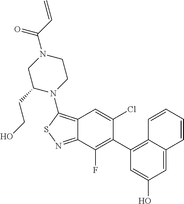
C12=C(N3CCN(C(=O)C=C)CC3CCO)SN=C1C(F)=C(C1=C3C(=CC(O)=C1)C=CC=C3)C(Cl)=C2
